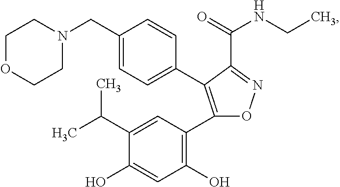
C1(C2=C(O)C=C(O)C(C(C)C)=C2)=C(C2=CC=C(CN3CCOCC3)C=C2)C(C(=O)NCC)=NO1
